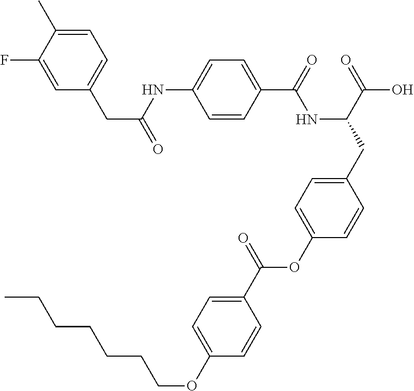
C1=CC(C(=O)NC(CC2=CC=C(OC(C3=CC=C(OCCCCCCC)C=C3)=O)C=C2)C(=O)O)=CC=C1NC(CC1=CC=C(C)C(F)=C1)=O
